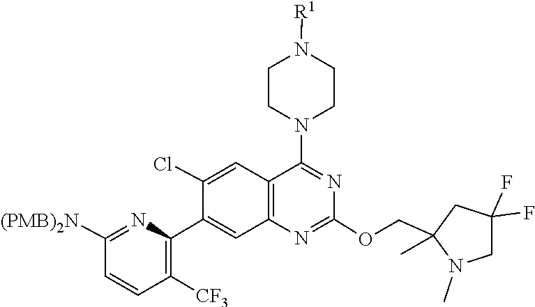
C1(OCC2(C)N(C)CC(F)(F)C2)=NC2=C(C=C(Cl)C(C3=C([CF3])C=CC([(PMB)2N])=N3)=C2)C(N2CCN([R1])CC2)=N1
